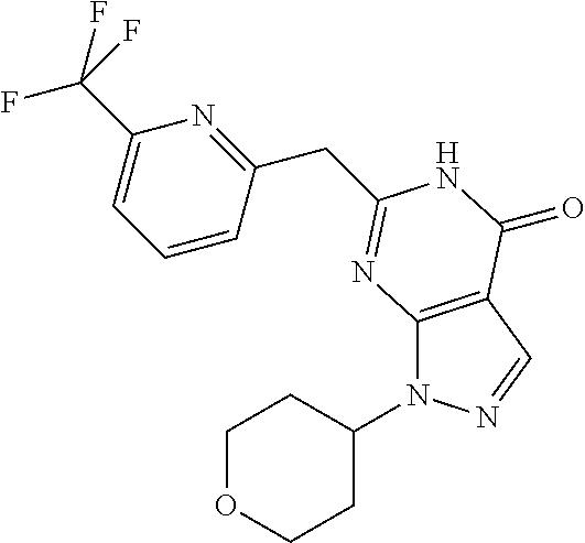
C12=C(C=NN1C1CCOCC1)C(=O)NC(CC1=NC(C(F)(F)F)=CC=C1)=N2
